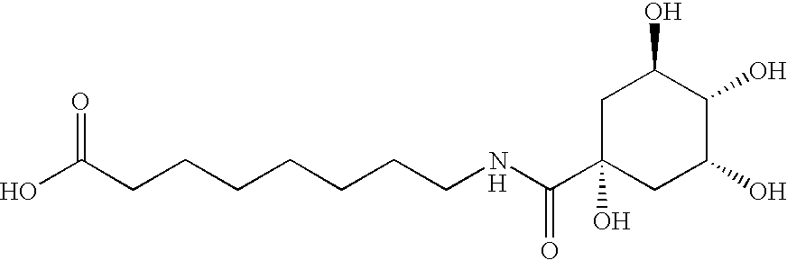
C(CCCCCCNC(C1(O)CC(O)C(O)C(O)C1)=O)C(O)=O.[H]
